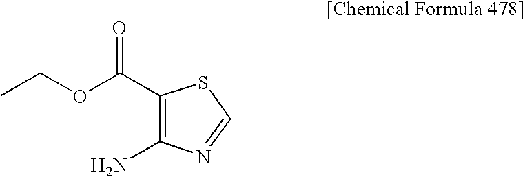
C1(C(OCC)=O)=C(N)N=CS1
